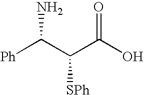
[Ph]C(C(C(O)=O)[SPh])N
